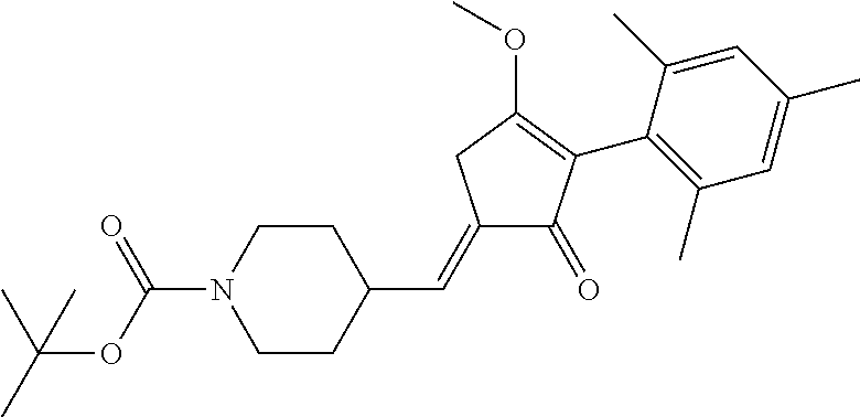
C1(=CC2CCN(C(=O)OC(C)(C)C)CC2)C(=O)C(C2=C(C)C=C(C)C=C2C)=C(OC)C1
